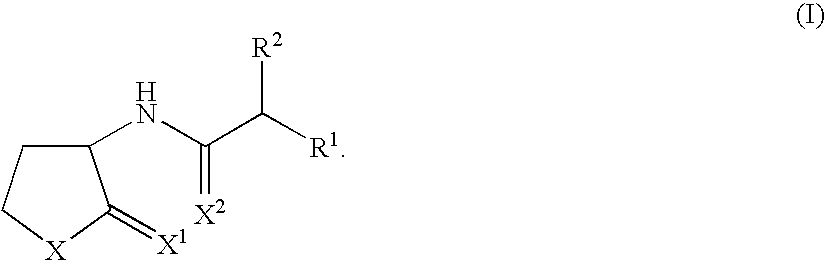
C1(NC(C([R1])[R2])=[X2])CC[X]C1=[X1]
